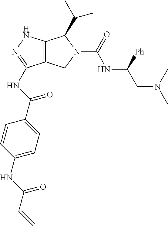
C12=C(NN=C1NC(C1=CC=C(NC(C=C)=O)C=C1)=O)C(C(C)C)N(C(=O)NC(CN(C)C)[Ph])C2
